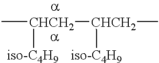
C[CHCH2]([CHCH2]([iso-C4H9])C)[iso-C4H9]
